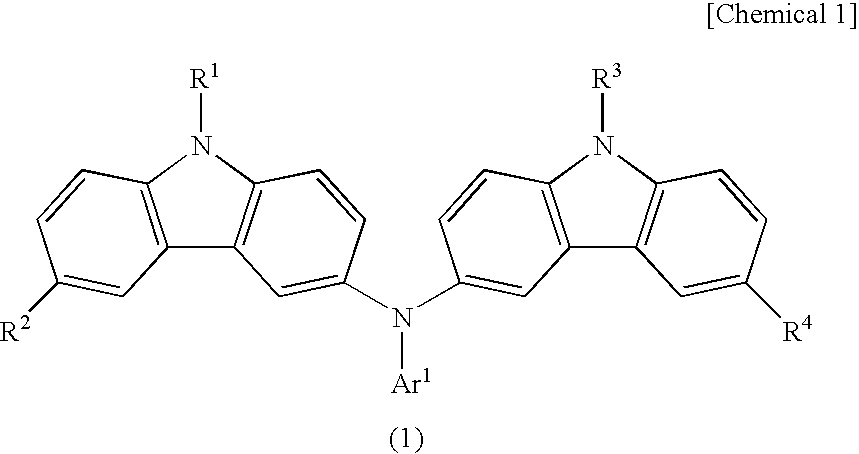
C12=C(N([R1])C3=C1C=C(N(C1=CC4=C(N([R3])C5=C4C=C([R4])C=C5)C=C1)[Ar1])C=C3)C=CC([R2])=C2
